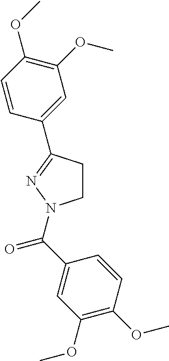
C1CC(C2=CC(OC)=C(OC)C=C2)=NN1C(C1=CC(OC)=C(OC)C=C1)=O
